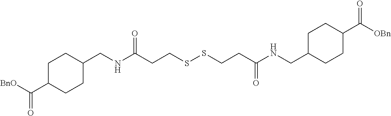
C1C(C([BnO])=O)CCC(CNC(CCSSCCC(NCC2CCC(C([OBn])=O)CC2)=O)=O)C1
